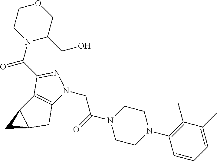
O1CC(CO)N(C(C2=NN(CC(=O)N3CCN(C4=C(C)C(C)=CC=C4)CC3)C3=C2C2C(C3)C2)=O)CC1
